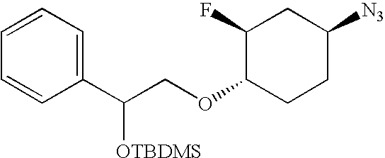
C1(C(COC2CCC([N3])CC2F)[OTBDMS])=CC=CC=C1
